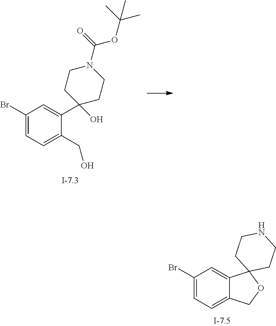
C1(Br)=CC=C2C(=C1)C1(OC2)CCNCC1.C1(Br)=CC=C(CO)C(C2(O)CCN(C(=O)OC(C)(C)C)CC2)=C1
